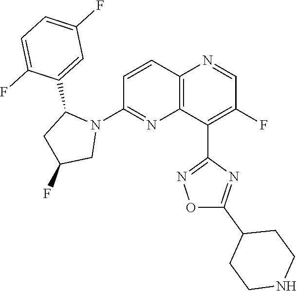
C1=CC2=C(N=C1N1C(C3=CC(F)=CC=C3F)CC(F)C1)C(C1=NOC(C3CCNCC3)=N1)=C(F)C=N2
